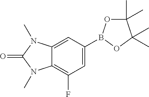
C1=C(B2OC(C)(C)C(C)(C)O2)C=C2C(=C1F)N(C)C(=O)N2C
